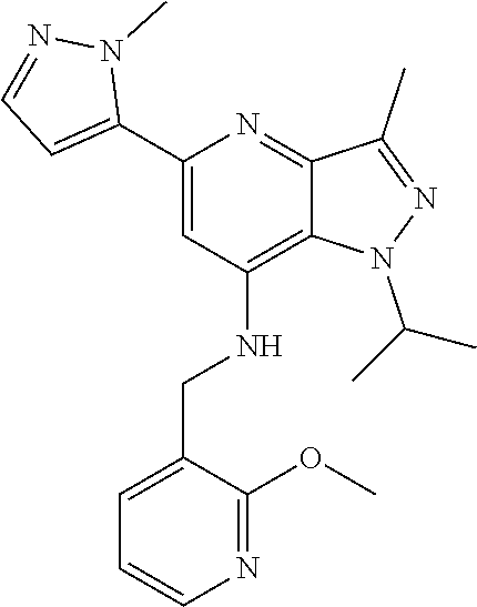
CC(N1C2=C(NCC3=CC=CN=C3OC)C=C(C3=CC=NN3C)N=C2C(C)=N1)C
